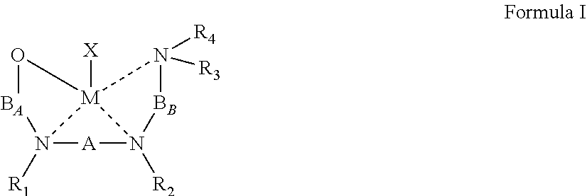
O1[BA]N2([R1])[A]N3([R2])[BB]N([R3])([R4])[M]123[X]
